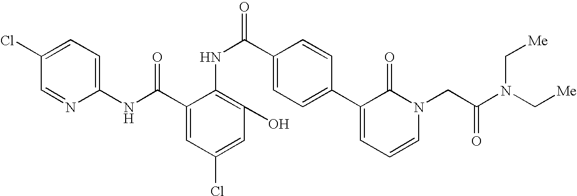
C1(NC(C2=CC(Cl)=CC(O)=C2NC(C2=CC=C(C3=CC=CN(CC(N(C[Me])C[Me])=O)C3=O)C=C2)=O)=O)=CC=C(Cl)C=N1
